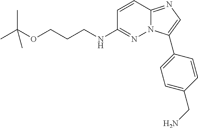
C1=CC2=NC=C(C3=CC=C(CN)C=C3)N2N=C1NCCCOC(C)(C)C
